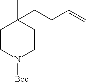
C1CN([Boc])CCC1(CCC=C)C
